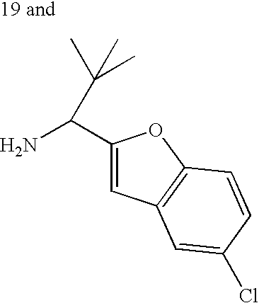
C1(C(N)C(C)(C)C)=CC2=C(O1)C=CC(Cl)=C2
